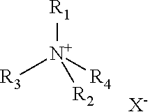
[R3][N+]([R4])([R1])[R2].[X-]
